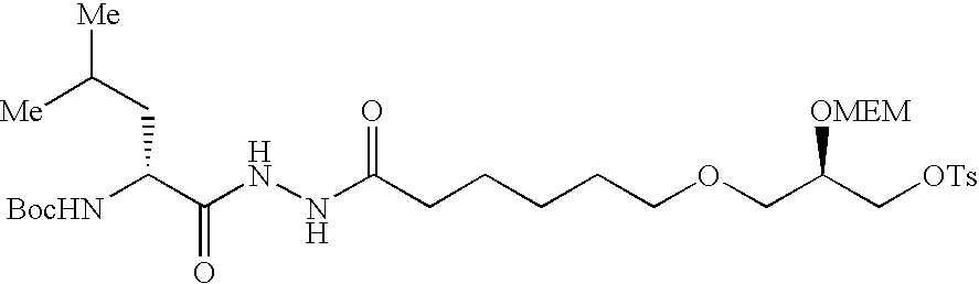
N(C(CCCCCOCC(C[OTs])[OMEM])=O)NC(C([BocHN])CC([Me])[Me])=O
